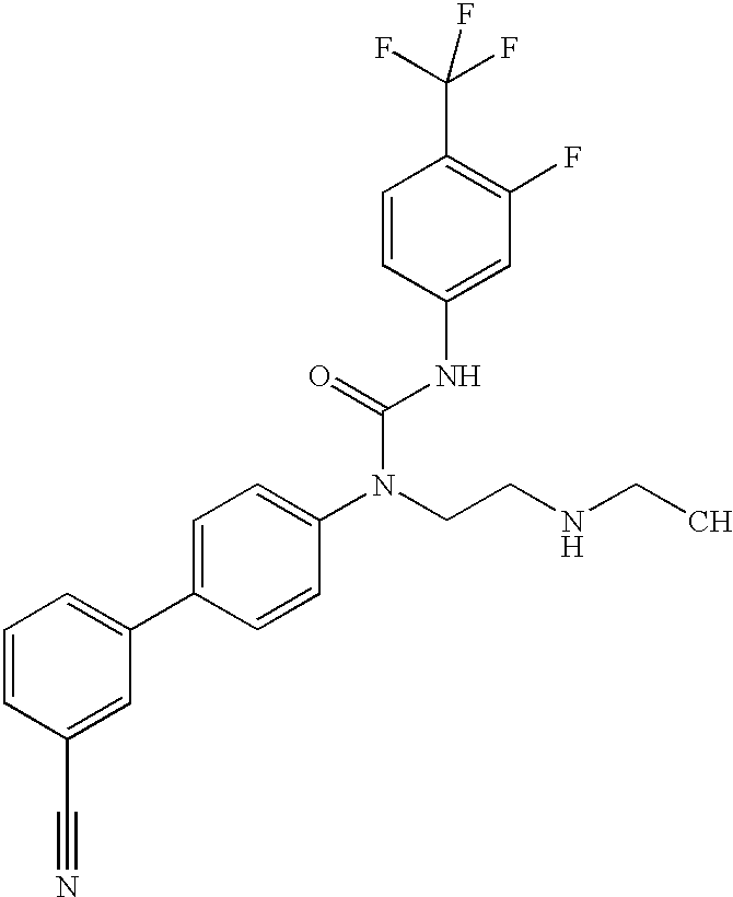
C1=CC(C#N)=CC(C2=CC=C(N(CCNCC)C(=O)NC3=CC(F)=C(C(F)(F)F)C=C3)C=C2)=C1
